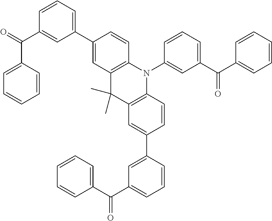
C1(C(C2=CC=CC=C2)=O)=CC=CC(N2C3=C(C(C)(C)C4=C2C=CC(C2=CC(C(C5=CC=CC=C5)=O)=CC=C2)=C4)C=C(C2=CC=CC(C(=O)C4=CC=CC=C4)=C2)C=C3)=C1
